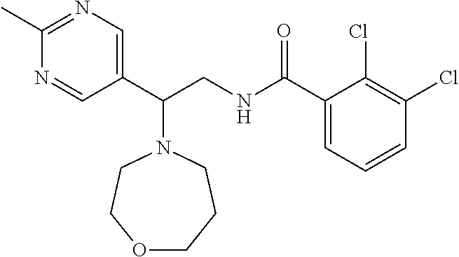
C1(C)=NC=C(C(CNC(C2=CC=CC(Cl)=C2Cl)=O)N2CCOCCC2)C=N1
